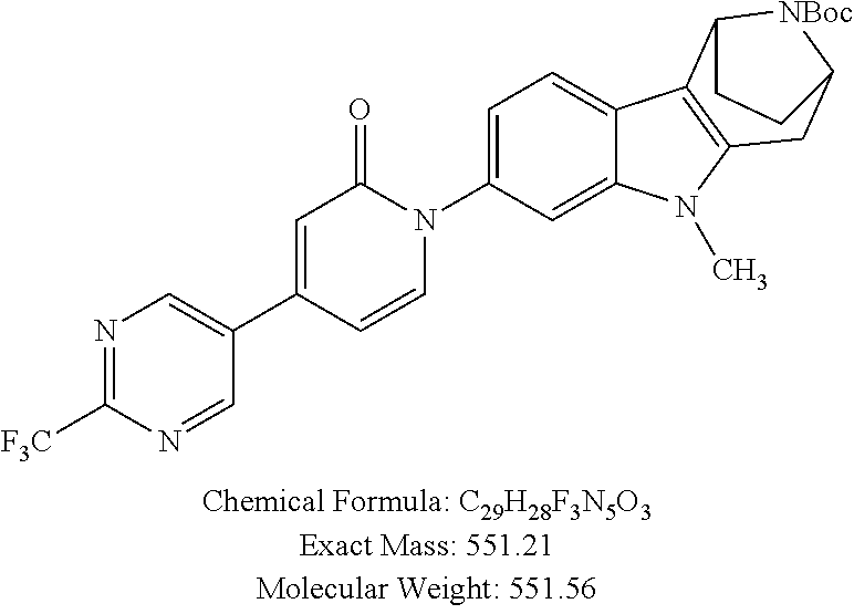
N1=C([F3C])N=CC(C2=CC(=O)N(C3=CC=C4C(=C3)N(C)C3=C4C4[NBoc]C(C3)CC4)C=C2)=C1
